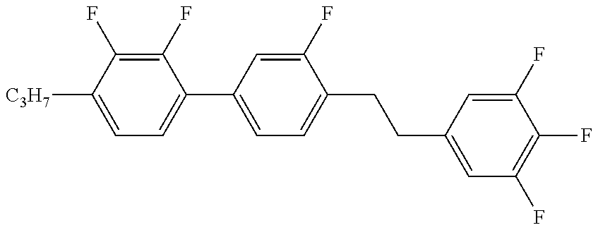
C1=C([C3H7])C(F)=C(F)C(C2=CC=C(CCC3=CC(F)=C(F)C(F)=C3)C(F)=C2)=C1
